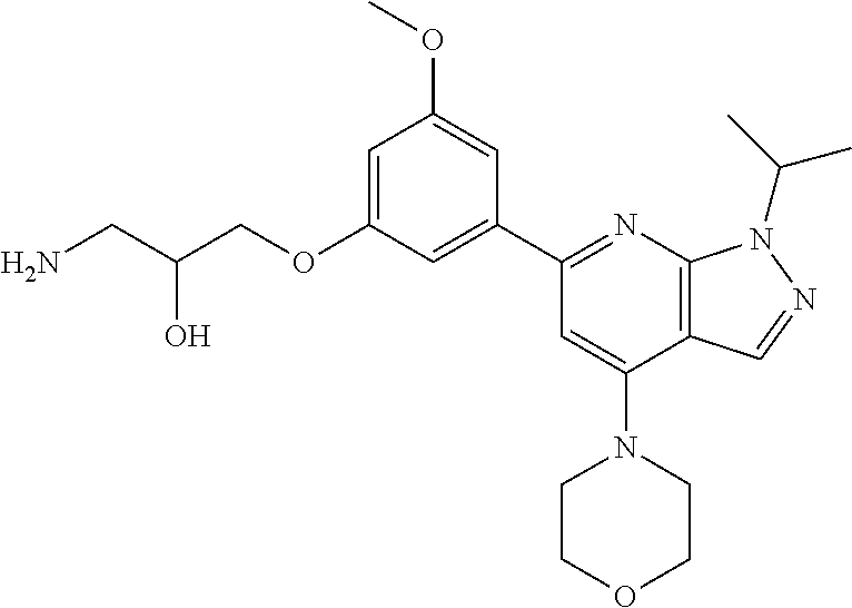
C(O)(CN)COC1=CC(OC)=CC(C2=NC3=C(C(N4CCOCC4)=C2)C=NN3C(C)C)=C1
